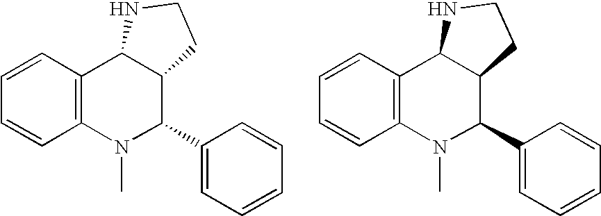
C1=CC2=C(C=C1)N(C)C(C1=CC=CC=C1)C1C2NCC1.C1=CC2=C(C=C1)N(C)C(C1=CC=CC=C1)C1C2NCC1
